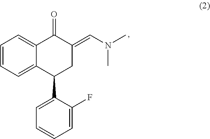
C1=CC=C2C(=C1)C(=O)C(=CN(C)C)CC2C1=CC=CC=C1F
